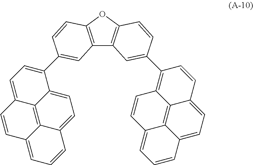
C12=C(OC3=C1C=C(C1=C4C5=C6C(=CC=C5C=C1)C=CC=C6C=C4)C=C3)C=CC(C1=CC=C3C4=C5C(=CC=C14)C=CC=C5C=C3)=C2
